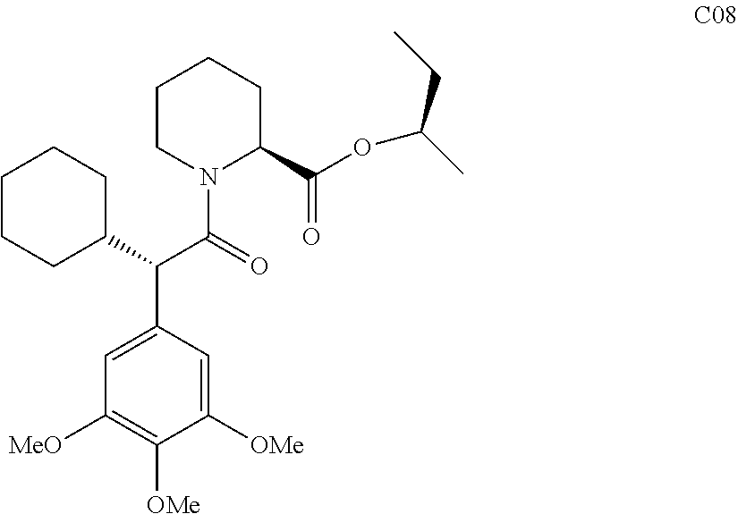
C1CN(C(=O)C(C2=CC([MeO])=C([OMe])C([OMe])=C2)C2CCCCC2)C(C(OC(CC)C)=O)CC1
